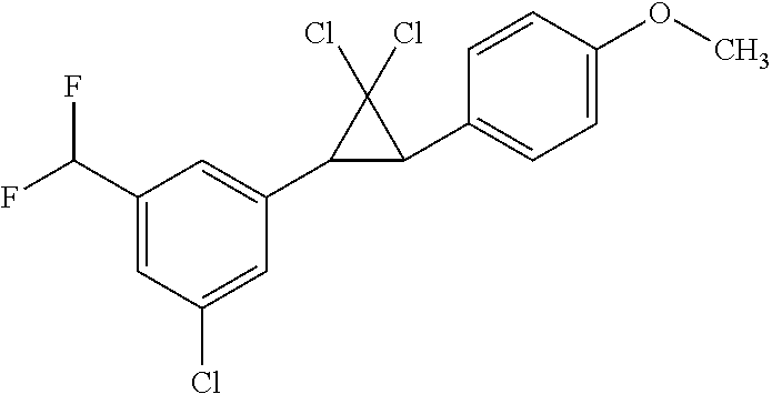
C1=C(C(F)F)C=C(C2C(C3=CC=C(OC)C=C3)C2(Cl)Cl)C=C1Cl
